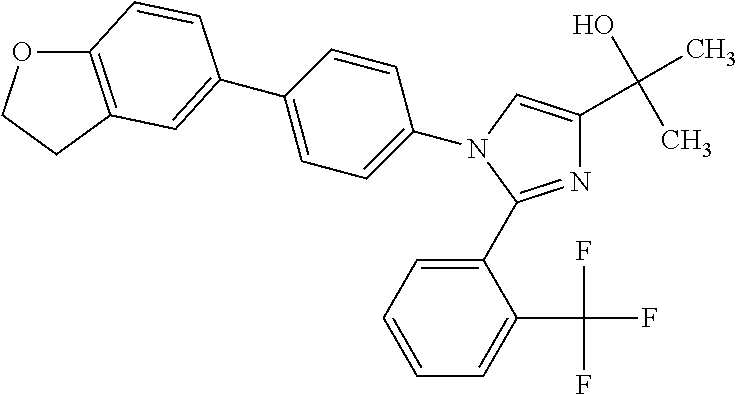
N1=C(C2=CC=CC=C2C(F)(F)F)N(C2=CC=C(C3=CC4=C(OCC4)C=C3)C=C2)C=C1C(O)(C)C
